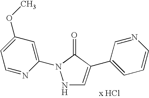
N1C=C(C2=CC=CN=C2)C(=O)N1C1=CC(OC)=CC=N1
